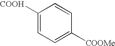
C1([COOH])=CC=C([COOMe])C=C1
